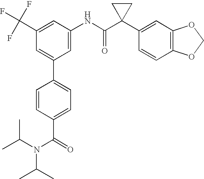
C1(NC(C2(C3=CC4=C(C=C3)OCO4)CC2)=O)=CC(C2=CC=C(C(=O)N(C(C)C)C(C)C)C=C2)=CC(C(F)(F)F)=C1
